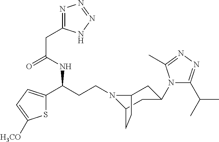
N1(CCC(C2=CC=C([H3CO])S2)NC(CC2=NN=NN2)=O)C2CC(N3C(C(C)C)=NN=C3C)CC1CC2
